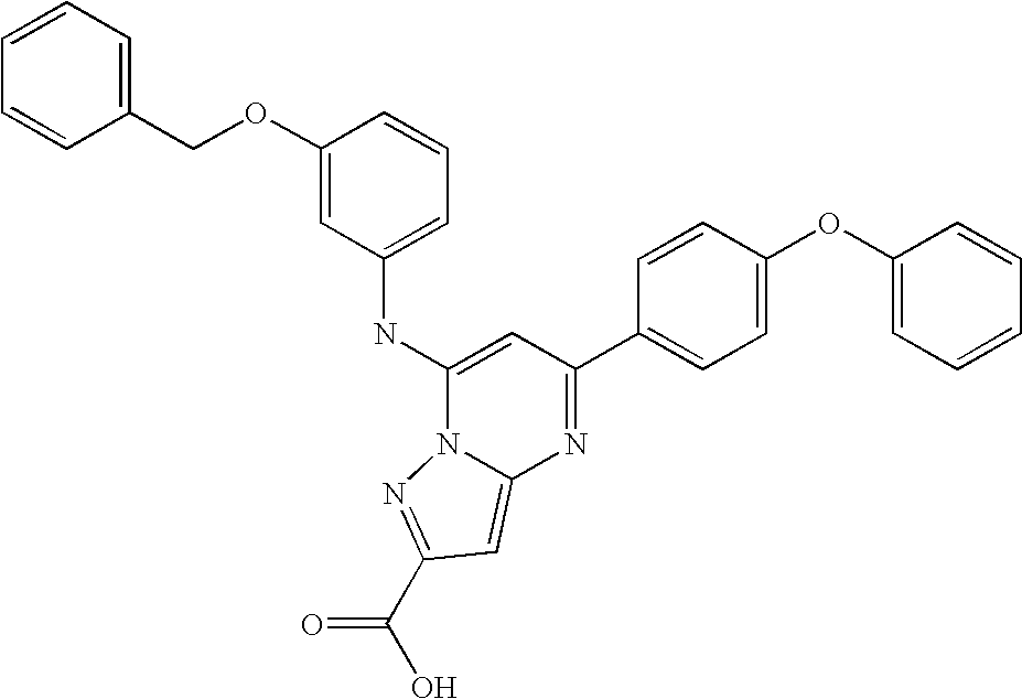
C12=CC(C(=O)O)=NN1C(NC1=CC=CC(OCC3=CC=CC=C3)=C1)=CC(C1=CC=C(OC3=CC=CC=C3)C=C1)=N2
